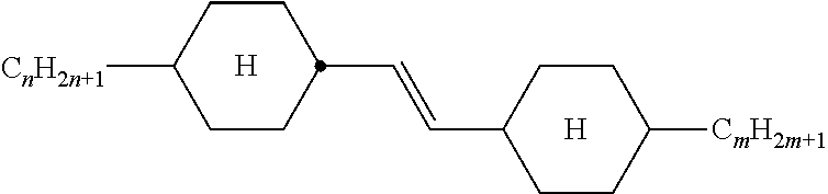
[H].C1([CnH2n+1])CCC(C=CC2CCC([CmH2m+1])CC2)CC1.[H]
